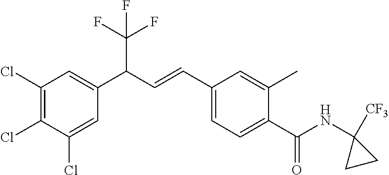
C1(Cl)=C(Cl)C(Cl)=CC(C(C=CC2=CC=C(C(=O)NC3([CF3])CC3)C(C)=C2)C(F)(F)F)=C1
